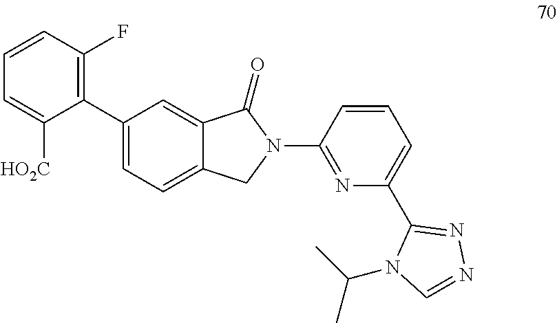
C1=CC(F)=C(C2=CC=C3C(=C2)C(=O)N(C2=NC(C4=NN=CN4C(C)C)=CC=C2)C3)C([HO2C])=C1
